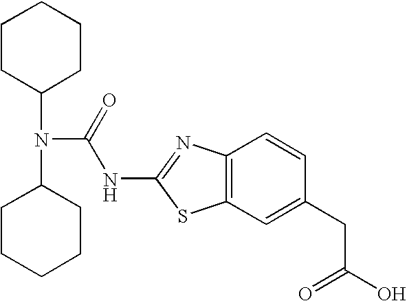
C1CC(N(C(=O)NC2=NC3=C(C=C(CC(=O)O)C=C3)S2)C2CCCCC2)CCC1
